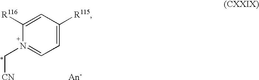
C1=C([R115])C=C([R116])N(C[CN])=C1
